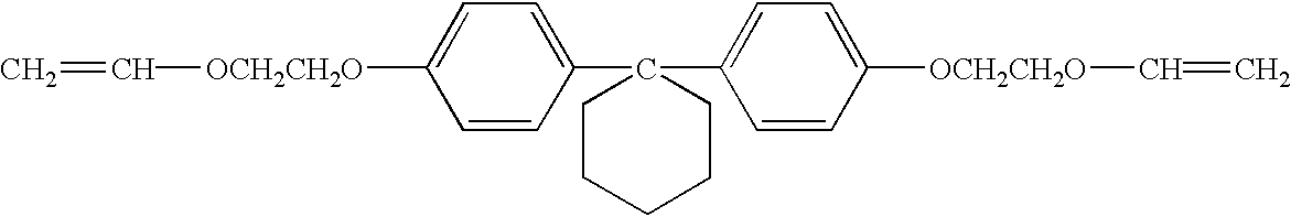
C=C[OCH2CH2O]C1=CC=C(C2(C3=CC=C([OCH2CH2O]C=C)C=C3)CCCCC2)C=C1
